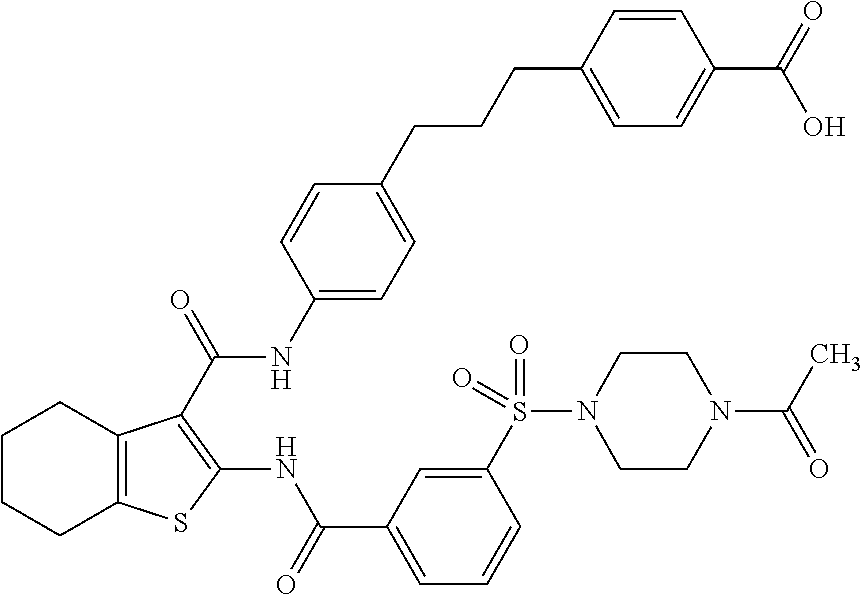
C1CCC2=C(C1)C(C(=O)NC1=CC=C(CCCC3=CC=C(C(O)=O)C=C3)C=C1)=C(NC(C1=CC=CC(S(=O)(N3CCN(C(C)=O)CC3)=O)=C1)=O)S2
